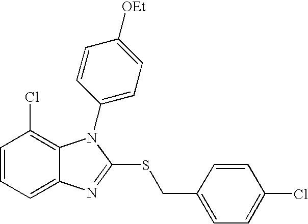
C1=CC=C2C(=C1Cl)N(C1=CC=C([OEt])C=C1)C(SCC1=CC=C(Cl)C=C1)=N2
